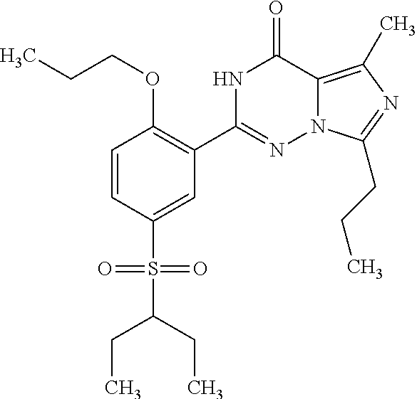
C1=CC(S(=O)(=O)C(CC)CC)=CC(C2=NN3C(=C(C)N=C3CCC)C(=O)N2)=C1OCCC
